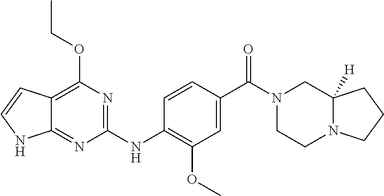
C12=NC(NC3=C(OC)C=C(C(N4CCN5C([H])(C4)CCC5)=O)C=C3)=NC(OCC)=C1C=CN2
